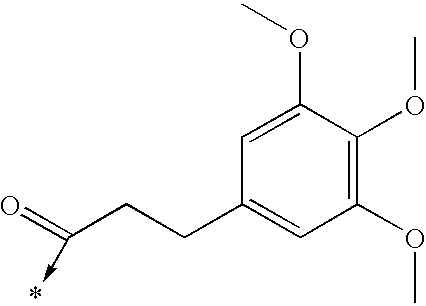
C1(OC)=C(OC)C(OC)=CC(CCC(=O)->*)=C1
